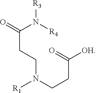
[R3]N([R4])C(=O)CCN(CCC([OH])=O)[R1]
